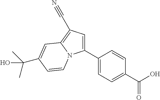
C1(C2=CC=C(C(O)=O)C=C2)=CC(C#N)=C2N1C=CC(C(C)(C)O)=C2
